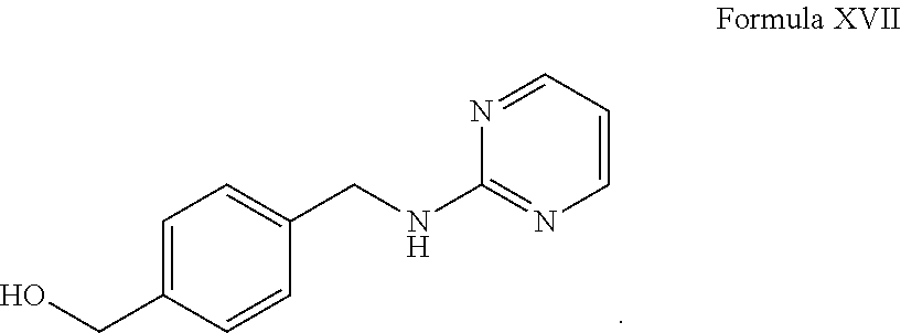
OCC1=CC=C(CNC2=NC=CC=N2)C=C1
